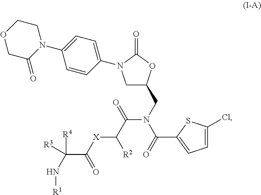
C1C(CN(C(=O)C2=CC=C(Cl)S2)C(C([R2])[X]C(C(N[R1])([R4])[R3])=O)=O)OC(=O)N1C1=CC=C(N2CCOCC2=O)C=C1
